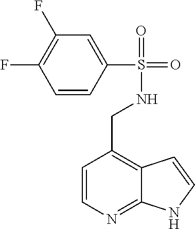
C1=CN=C2C(=C1CNS(C1=CC(F)=C(F)C=C1)(=O)=O)C=CN2
